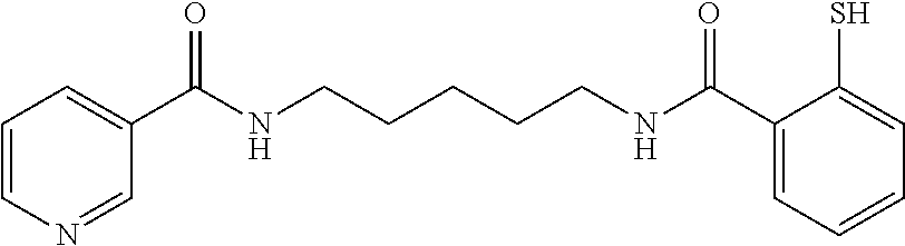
C1=NC=CC=C1C(NCCCCCNC(C1=CC=CC=C1S)=O)=O
